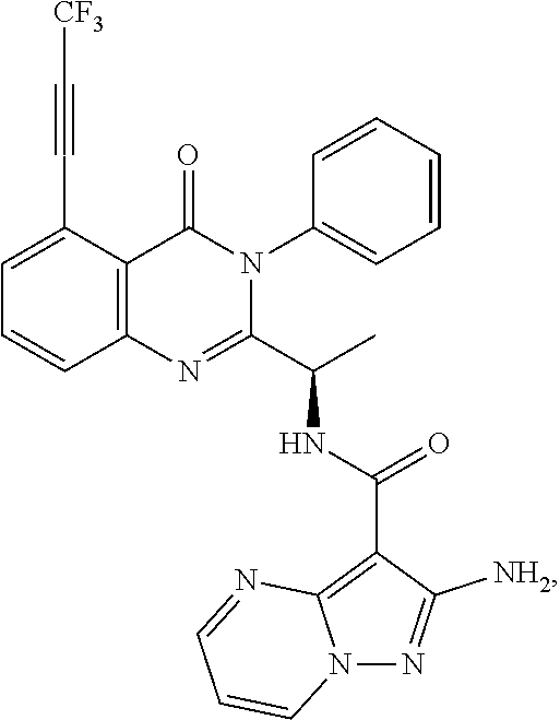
C1=C(C#C[CF3])C2=C(C=C1)N=C(C(C)NC(C1=C3N(N=C1[NH2])C=CC=N3)=O)N(C1=CC=CC=C1)C2=O
